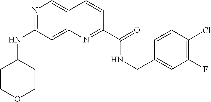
N1=C(NC2CCOCC2)C=C2C(=C1)C=CC(C(=O)NCC1=CC(F)=C(Cl)C=C1)=N2
